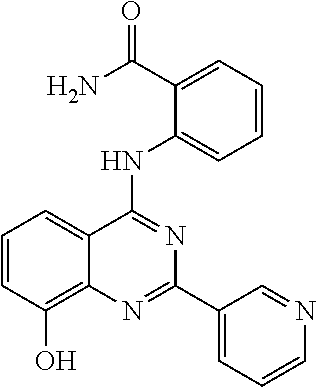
C1=CC(O)=C2C(=C1)C(NC1=CC=CC=C1C(N)=O)=NC(C1=CC=CN=C1)=N2
